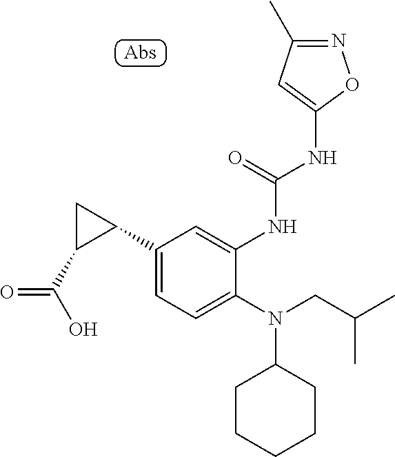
C1(C2CC2C(O)=O)=CC=C(N(C2CCCCC2)CC(C)C)C(NC(NC2=CC(C)=NO2)=O)=C1
